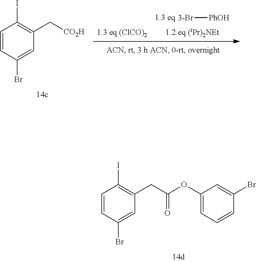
C1=CC(Br)=CC(CC(OC2=CC=CC(Br)=C2)=O)=C1I.C1=CC(Br)=CC(C[CO2H])=C1I.[3-Br][PhOH]
